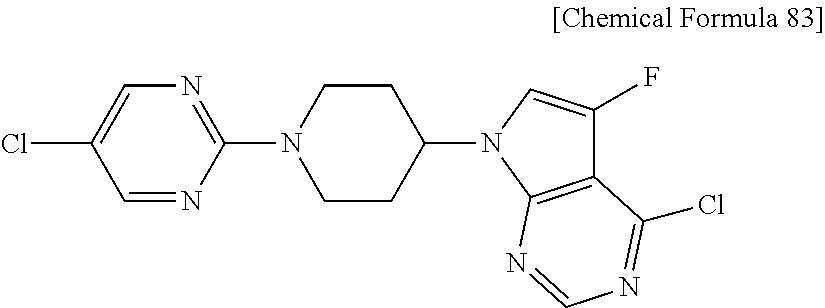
C1(Cl)=CN=C(N2CCC(N3C4=C(C(F)=C3)C(Cl)=NC=N4)CC2)N=C1
